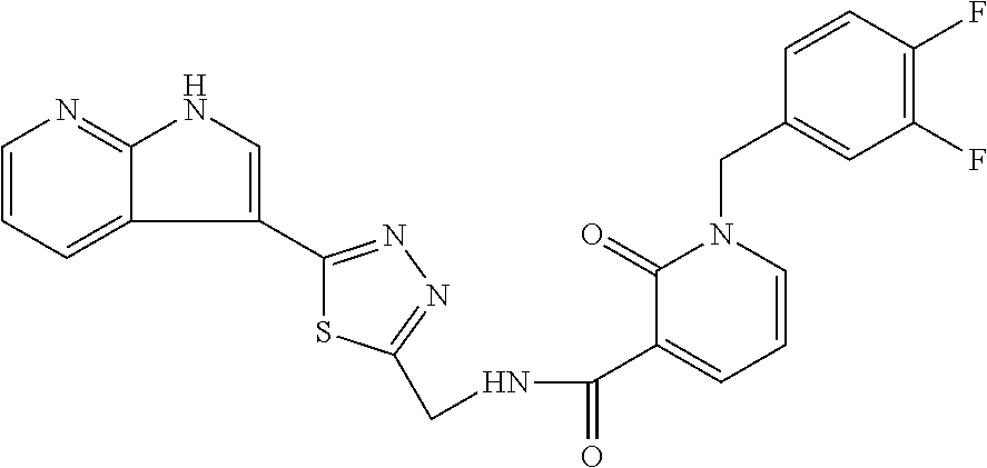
C1=CC(F)=C(F)C=C1CN1C(=O)C(C(=O)NCC2=NN=C(C3=CNC4=NC=CC=C34)S2)=CC=C1
